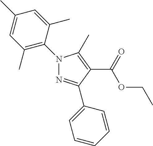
N1(C2=C(C)C=C(C)C=C2C)N=C(C2=CC=CC=C2)C(C(OCC)=O)=C1C
